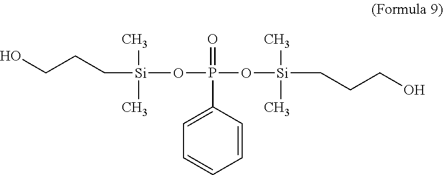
OCCC[Si](OP(O[Si](CCCO)(C)C)(=O)C1=CC=CC=C1)(C)C
